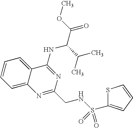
C12=CC=CC=C1C(NC(C(=O)OC)C(C)C)=NC(CNS(=O)(=O)C1=CC=CS1)=N2
